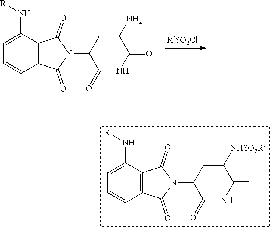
C1=C(N[R])C2=C(C=C1)C(=O)N(C1C(=O)NC(=O)C(N)C1)C2=O.C1=C(N[R])C2=C(C=C1)C(=O)N(C1C(=O)NC(=O)C([NHSO2R])C1)C2=O
